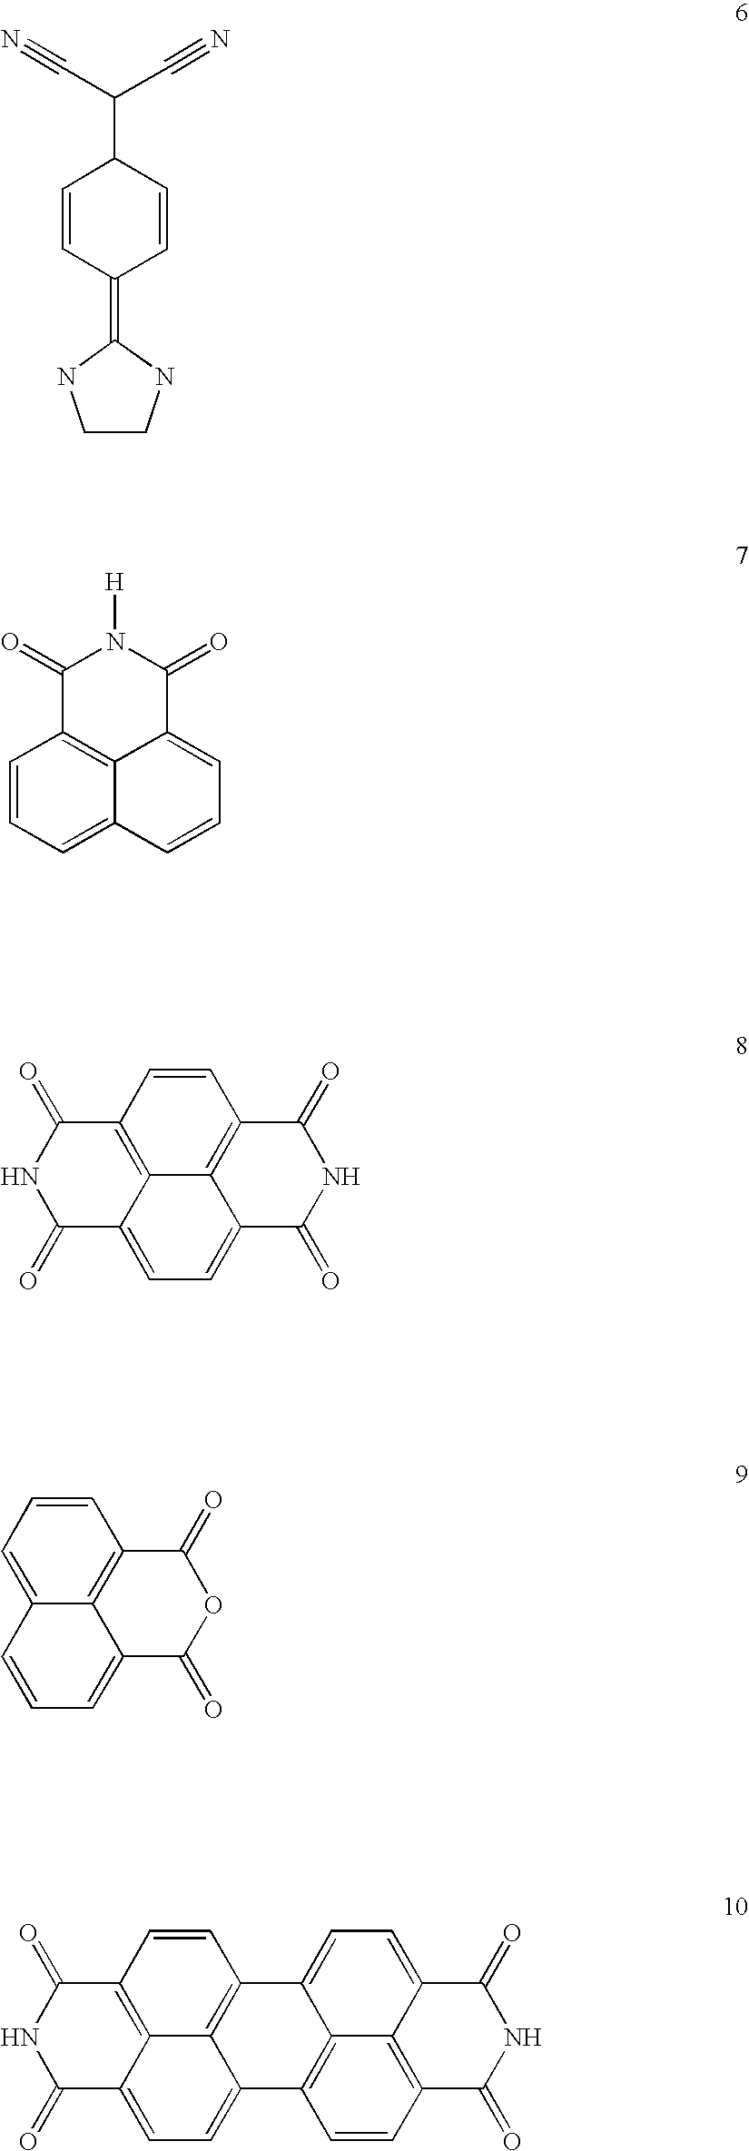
C1(=O)C2=C3C(=CC=CC3=CC=C2)C(=O)N1[H].C1(=O)NC(=O)C2=CC=C3C4=C(C=CC1=C24)C(=O)NC3=O.C1CNC(=C2C=CC(C(C#N)C#N)C=C2)N1.C1=C2C3=C(C=C1)C(=O)OC(=O)C3=CC=C2.C12=CC=C3C4=C(C=CC(=C14)C1=CC=C4C5=C(C=CC2=C15)C(=O)NC4=O)C(=O)NC3=O
